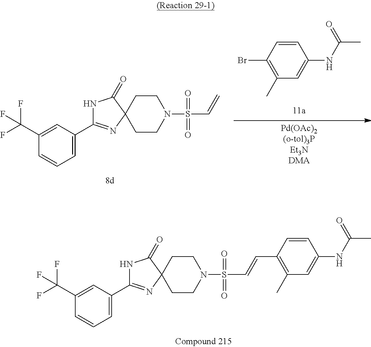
N1C(C2=CC=CC(C(F)(F)F)=C2)=NC2(C1=O)CCN(S(C=CC1=C(C)C=C(NC(C)=O)C=C1)(=O)=O)CC2.C1=CC(Br)=C(C)C=C1NC(C)=O.[Pd(OAc)2(o-tol)3PEt3NDMA].N1C(C2=CC=CC(C(F)(F)F)=C2)=NC2(C1=O)CCN(S(C=C)(=O)=O)CC2
